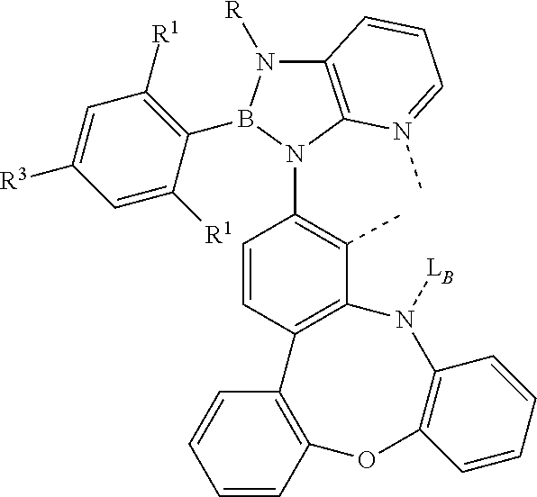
CC1=C(N2C3=C(N([R])B2C2=C([R1])C=C([R3])C=C2[R1])C=CC=N3C)C=CC2=C1N([LB])C1=C(OC3=C2C=CC=C3)C=CC=C1
